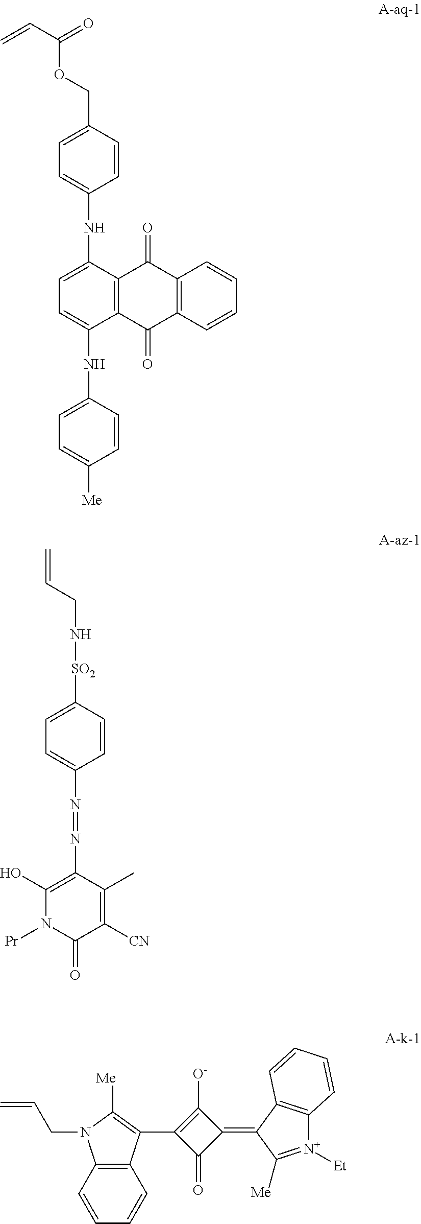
C=CC(=O)OCC1=CC=C(NC2=CC=C(NC3=CC=C([Me])C=C3)C3=C2C(=O)C2=C(C3=O)C=CC=C2)C=C1.C=CCN[SO2]C1=CC=C(N=NC2=C(O)N([Pr])C(=O)C([CN])=C2C)C=C1.C12=C(C=CC=C1)N(CC=C)C([Me])=C2C1=C([O-])C(=C2C([Me])=[N+]([Et])C3=C2C=CC=C3)C1=O
